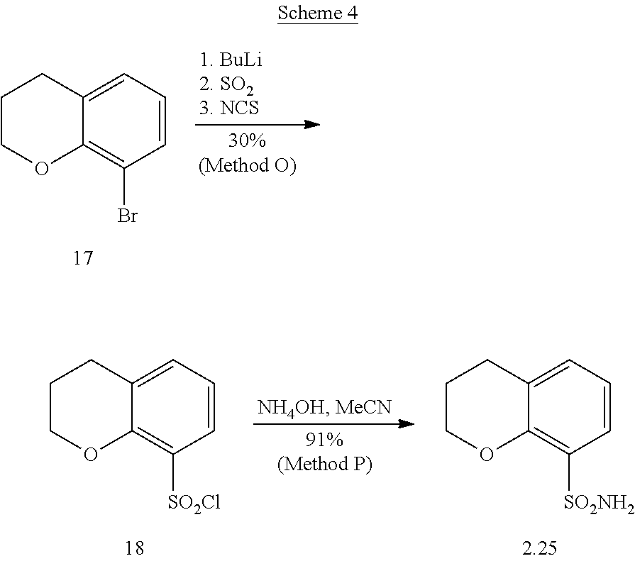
C1=C2C(=C(Br)C=C1)OCCC2.C1=C2C(=C([SO2Cl])C=C1)OCCC2.C1=C2C(=C([SO2NH2])C=C1)OCCC2
